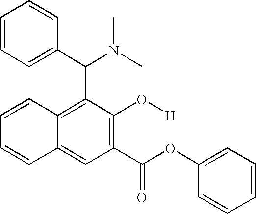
C1=CC2=CC(C(OC3=CC=CC=C3)=O)=C(O[H])C(C(C3=CC=CC=C3)N(C)C)=C2C=C1
